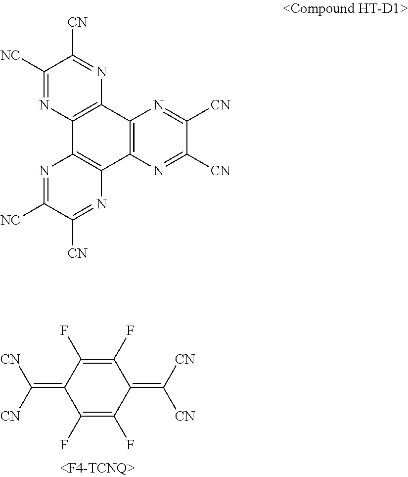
C1(=C([CN])[CN])C(F)=C(F)C(=C([CN])[CN])C(F)=C1F.C1([NC])=NC2=C(N=C1[CN])C1=C(C3=C2N=C([NC])C([CN])=N3)N=C([CN])C([CN])=N1
